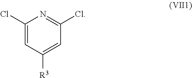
C1=C(Cl)N=C(Cl)C=C1[R3]
